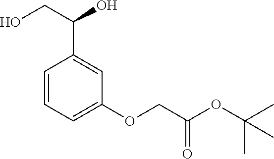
C1=CC=C(OCC(OC(C)(C)C)=O)C=C1C(CO)O
